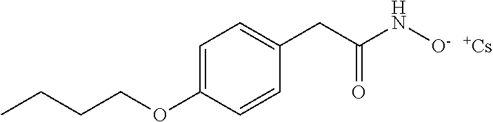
C1=C(OCCCC)C=CC(CC(N[O-])=O)=C1.[Cs]
